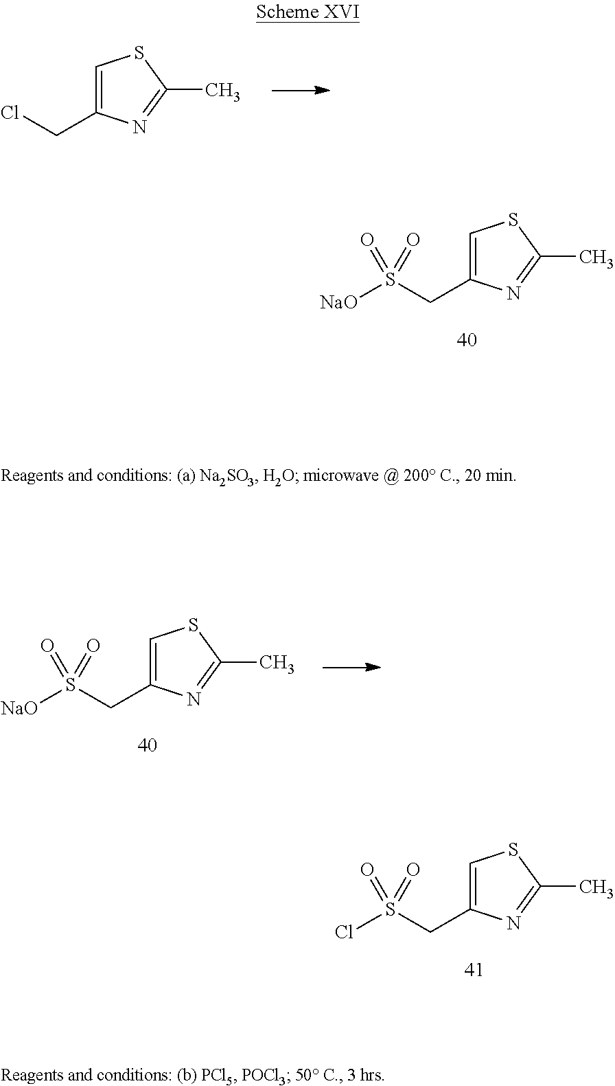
C1=C(CS([NaO])(=O)=O)N=C(C)S1.C1=C(CCl)N=C(C)S1.C1=C(CS(Cl)(=O)=O)N=C(C)S1.C1=C(CS([NaO])(=O)=O)N=C(C)S1
